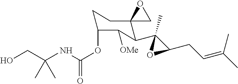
OCC(NC(OC1CCC2(C(C3(C)C(CC=C(C)C)O3)C1[OMe])CO2)=O)(C)C
